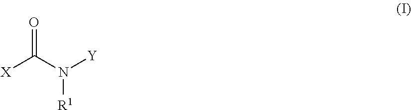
[X]C(=O)N([R1])[Y]
